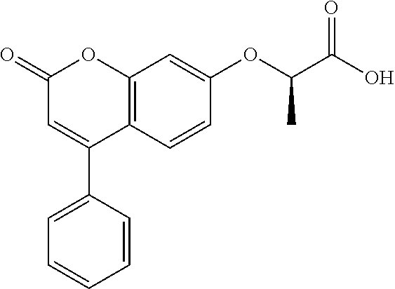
C12=C(C=CC(OC(C(O)=O)C)=C1)C(C1=CC=CC=C1)=CC(=O)O2
